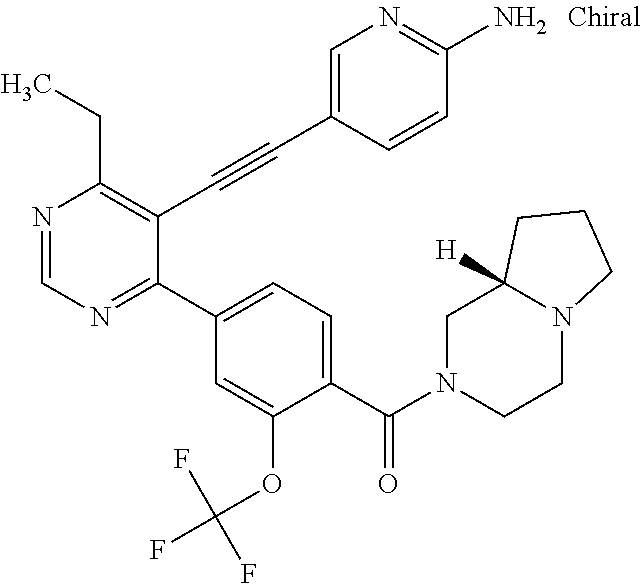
N1=CN=C(C2=CC=C(C(N3CCN4C([H])(C3)CCC4)=O)C(OC(F)(F)F)=C2)C(C#CC2=CN=C(N)C=C2)=C1CC
